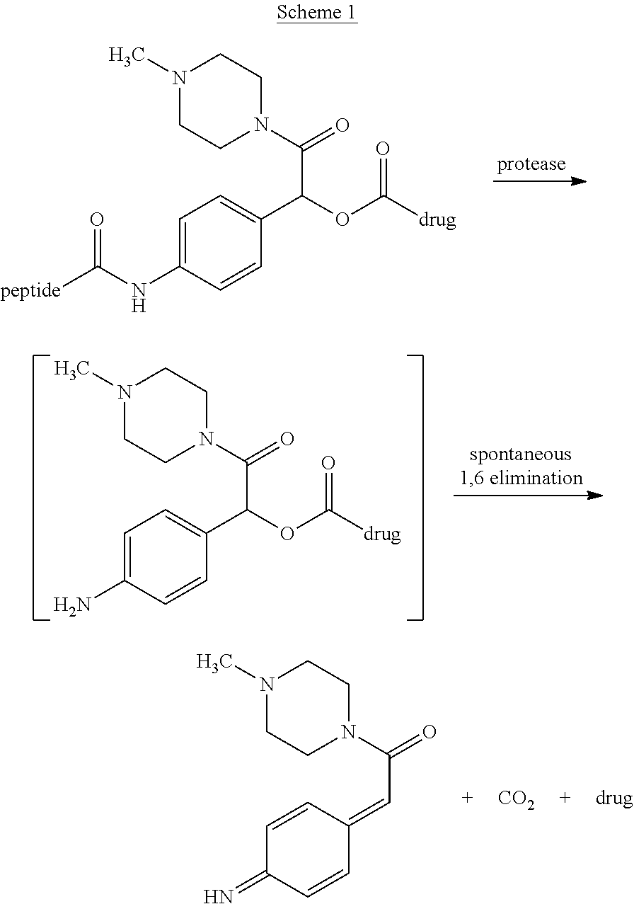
C1=C(NC([peptide])=O)C=CC(C(OC([drug])=O)C(N2CCN(C)CC2)=O)=C1.C1=C(N)C=CC(C(OC([drug])=O)C(N2CCN(C)CC2)=O)=C1.C1=CC(=CC(N2CCN(C)CC2)=O)C=CC1=N.[CO2].[drug]
